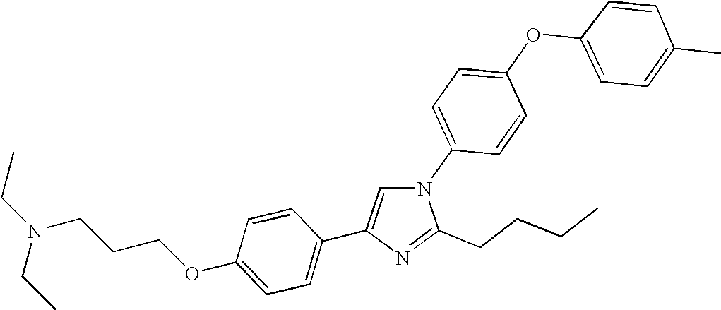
N1(C2=CC=C(OC3=CC=C(C)C=C3)C=C2)C=C(C2=CC=C(OCCCN(CC)CC)C=C2)N=C1CCCC
